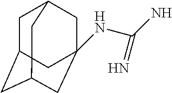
C1C2CC3CC(NC(N)=N)(CC1C3)C2
